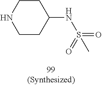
C1C(NS(=O)(=O)C)CCNC1
